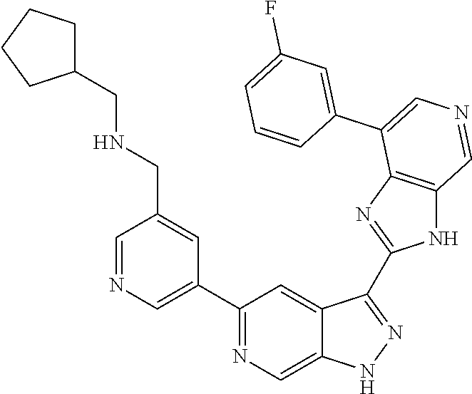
C1(C2=CN=CC(CNCC3CCCC3)=C2)=NC=C2C(=C1)C(C1=NC3=C(N1)C=NC=C3C1=CC(F)=CC=C1)=NN2
